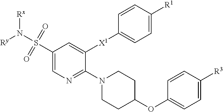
C1(S(N([Rx])[Ry])(=O)=O)=CN=C(N2CCC(OC3=CC=C([R3])C=C3)CC2)C([X1]C2=CC=C([R1])C=C2)=C1
